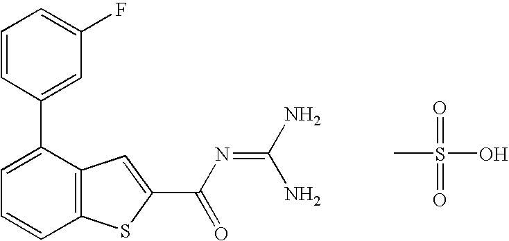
C1(C2=CC=CC3=C2C=C(C(N=C(N)N)=O)S3)=CC(F)=CC=C1.CS(=O)(=O)O
